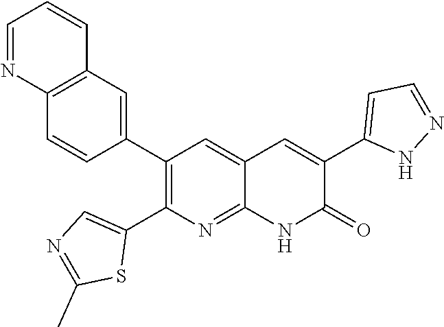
C12=C(C=C(C3=C(C4=CN=C(C)S4)N=C4C(=C3)C=C(C3=CC=NN3)C(=O)N4)C=C1)C=CC=N2
